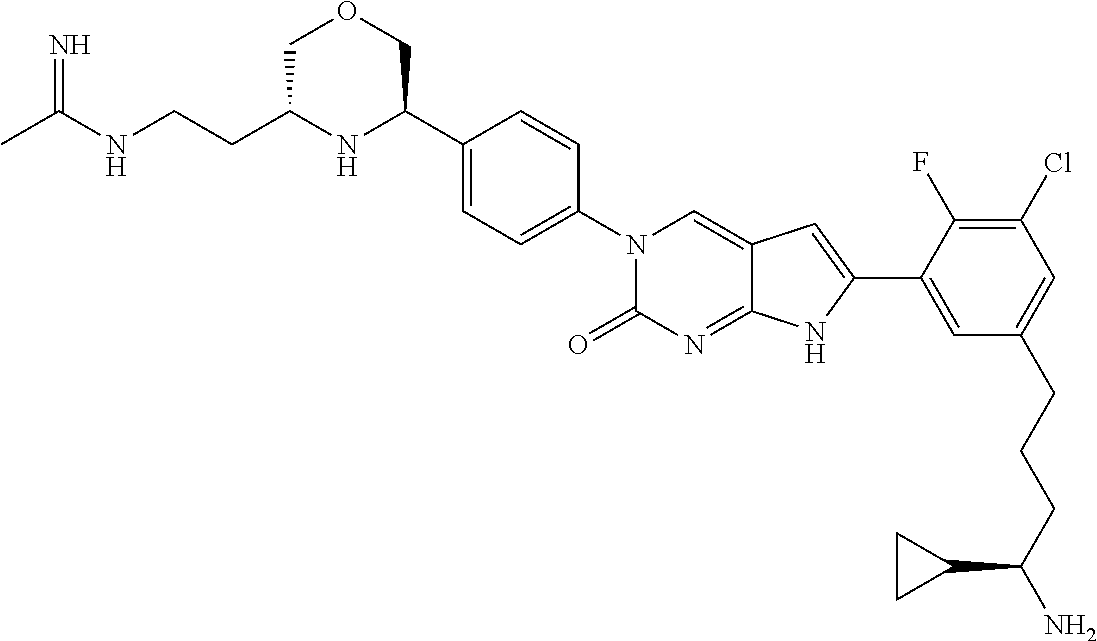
CC(NCCC1NC(C2=CC=C(N3C(=O)N=C4C(=C3)C=C(C3=CC(CCCC(N)C5CC5)=CC(Cl)=C3F)N4)C=C2)COC1)=N
